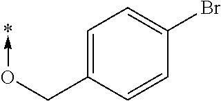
C1=C(CO->*)C=CC(Br)=C1
